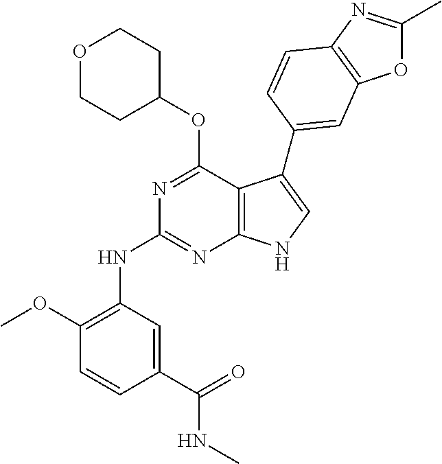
N(C1=NC2=C(C(OC3CCOCC3)=N1)C(C1=CC3=C(N=C(C)O3)C=C1)=CN2)C1=C(OC)C=CC(C(NC)=O)=C1
